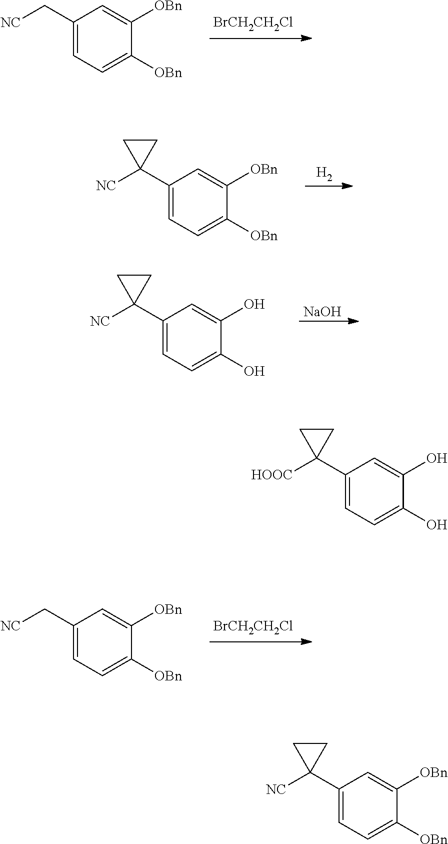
C1(C[NC])=CC=C([OBn])C([OBn])=C1.[BrCH2CH2Cl].C1(C2([NC])CC2)=CC=C([OBn])C([OBn])=C1.[H2].C1(C2([NC])CC2)=CC=C(O)C(O)=C1.[NaOH].C1(C[NC])=CC=C([OBn])C([OBn])=C1.[BrCH2CH2Cl].C1(C2([HOOC])CC2)=CC=C(O)C(O)=C1.C1(C2([NC])CC2)=CC=C([OBn])C([OBn])=C1
